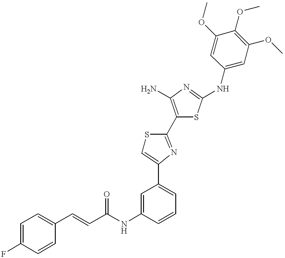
C(NC1=CC(C2=CSC(C3=C(N)N=C(NC4=CC(OC)=C(OC)C(OC)=C4)S3)=N2)=CC=C1)(=O)C=CC1=CC=C(F)C=C1
